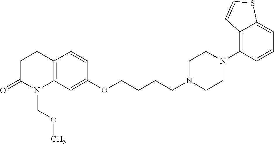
C12=C(C=C(OCCCCN3CCN(C4=C5C(=CC=C4)SC=C5)CC3)C=C1)N(COC)C(=O)CC2
